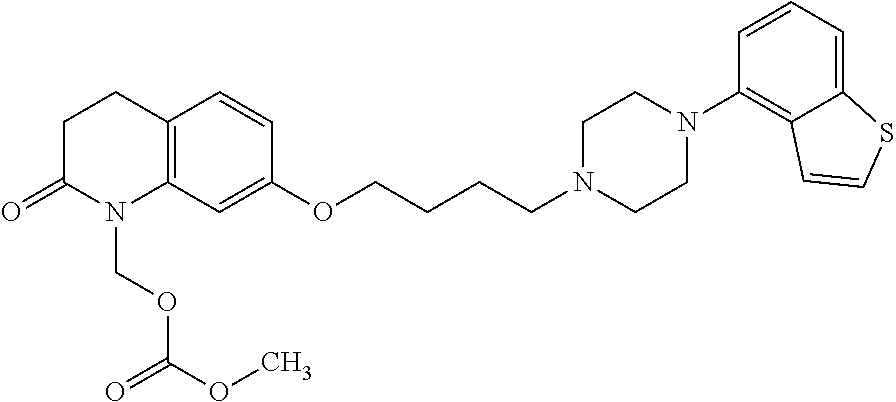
C1C(=O)N(COC(OC)=O)C2=C(C1)C=CC(OCCCCN1CCN(C3=C4C(=CC=C3)SC=C4)CC1)=C2
